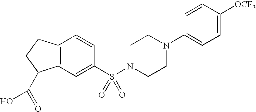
C12=C(C=C(S(N3CCN(C4=CC=C([OCF3])C=C4)CC3)(=O)=O)C=C1)C(C(=O)O)CC2
